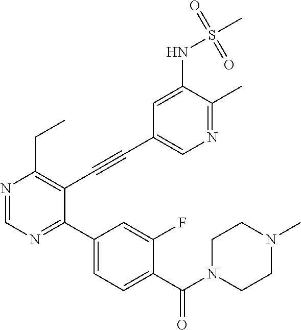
N1=C(C)C(NS(=O)(C)=O)=CC(C#CC2=C(CC)N=CN=C2C2=CC=C(C(N3CCN(C)CC3)=O)C(F)=C2)=C1
